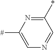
C1=C([#])N=C(*)C=N1
